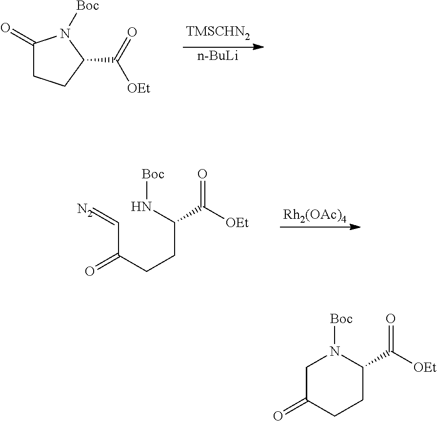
C1(=O)CCC(C(=O)[OEt])N1[Boc].[n-BuLi].[Rh2(OAc)4].C(C(CCC(N[Boc])C([OEt])=O)=O)=[N2].C1C(=O)CCC(C([OEt])=O)N1[Boc]
